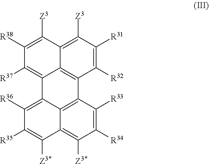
[R37]C1=C2C3=C(C([R32])=C([R31])C([Z3])=C3C([Z3])=C1[R38])C1=C3C(=C([Z3*])C([R34])=C1[R33])C([Z3*])=C([R35])C([R36])=C23
